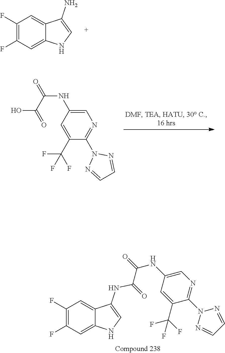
C1(F)=C(F)C=C2C(=C1)C(N)=CN2.OC(=O)C(=O)NC1=CN=C(N2N=CC=N2)C(C(F)(F)F)=C1.C1=C2C(NC(=O)C(=O)NC3=CN=C(N4N=CC=N4)C(C(F)(F)F)=C3)=CNC2=CC(F)=C1F
